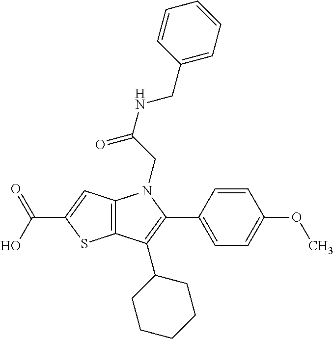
C12=C(C=C(C(O)=O)S1)N(CC(NCC1=CC=CC=C1)=O)C(C1=CC=C(OC)C=C1)=C2C1CCCCC1
